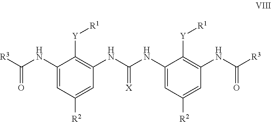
C1(NC([R3])=O)=CC([R2])=CC(NC(NC2=CC([R2])=CC(NC([R3])=O)=C2[Y][R1])=[X])=C1[Y][R1]
